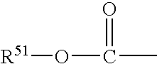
C(=O)(C)O[R51]
